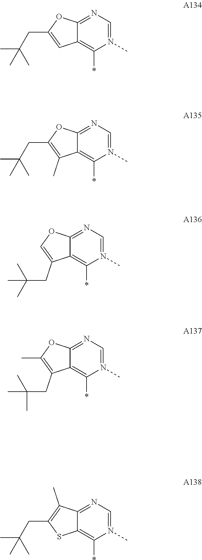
C12=NC=N(C)C(*)=C1C=C(CC(C)(C)C)O2.C12=NC=N(C)C(*)=C1C(C)=C(CC(C)(C)C)O2.C12=NC=N(C)C(*)=C1C(CC(C)(C)C)=CO2.C12=NC=N(C)C(*)=C1C(CC(C)(C)C)=C(C)O2.C12=NC=N(C)C(*)=C1SC(CC(C)(C)C)=C2C
